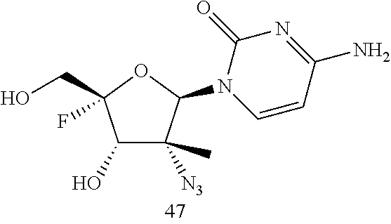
C1(O)C([N3])(C)C(N2C(=O)N=C(N)C=C2)OC1(CO)F
